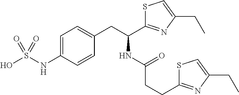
C(CC1=CC=C(NS(O)(=O)=O)C=C1)(NC(=O)CCC1=NC(CC)=CS1)C1=NC(CC)=CS1
